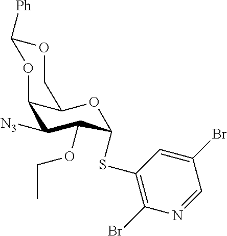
C1([N3])C(OCC)C(SC2=C(Br)N=CC(Br)=C2)OC2C1OC([Ph])OC2
